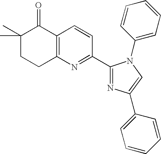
C1(C)(C)CCC2=C(C1=O)C=CC(C1=NC(C3=CC=CC=C3)=CN1C1=CC=CC=C1)=N2
